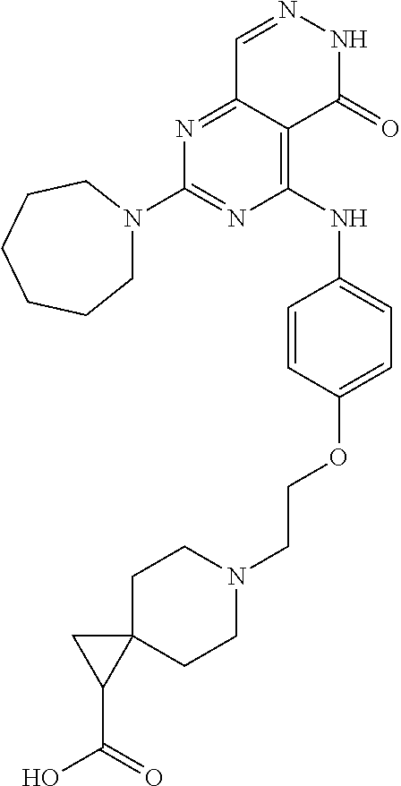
N1=C2C(=C(NC3=CC=C(OCCN4CCC5(CC4)CC5C(O)=O)C=C3)N=C1N1CCCCCC1)C(=O)NN=C2
